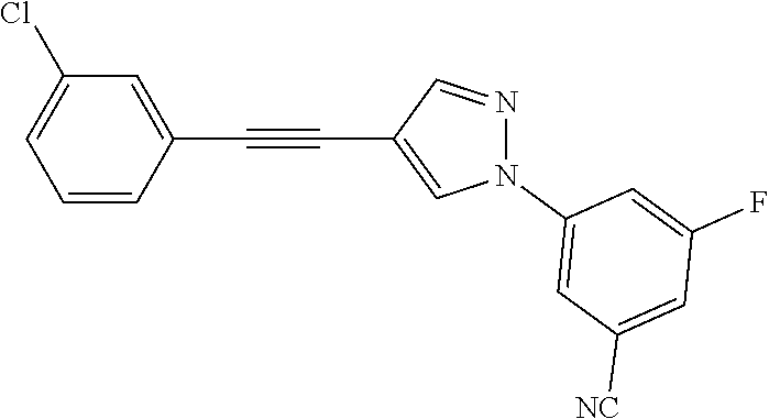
C1=CC(C#CC2=CN(C3=CC([NC])=CC(F)=C3)N=C2)=CC(Cl)=C1
